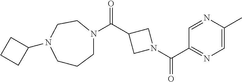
C(C1CN(C(C2=NC=C(C)N=C2)=O)C1)(=O)N1CCCN(C2CCC2)CC1
